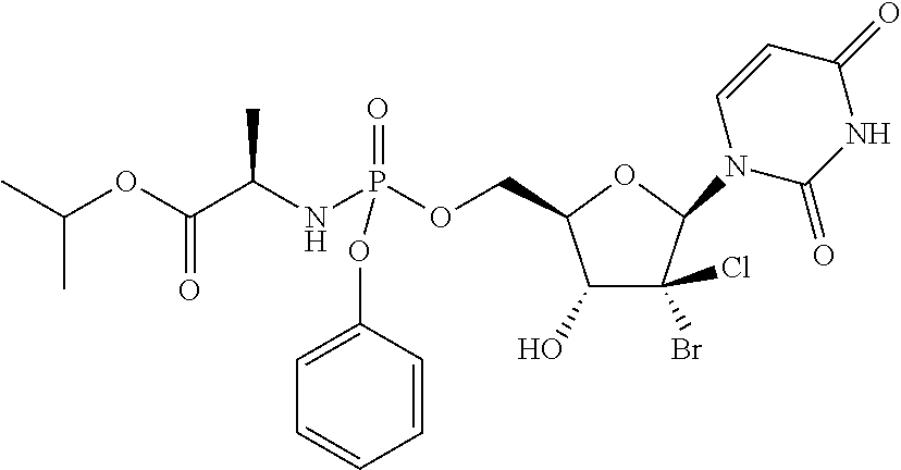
C1(O)C(Cl)(Br)C(N2C(=O)NC(=O)C=C2)OC1COP(NC(C(OC(C)C)=O)C)(=O)OC1=CC=CC=C1
